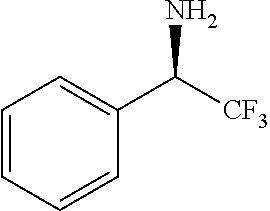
C1=CC=CC(C([CF3])N)=C1
